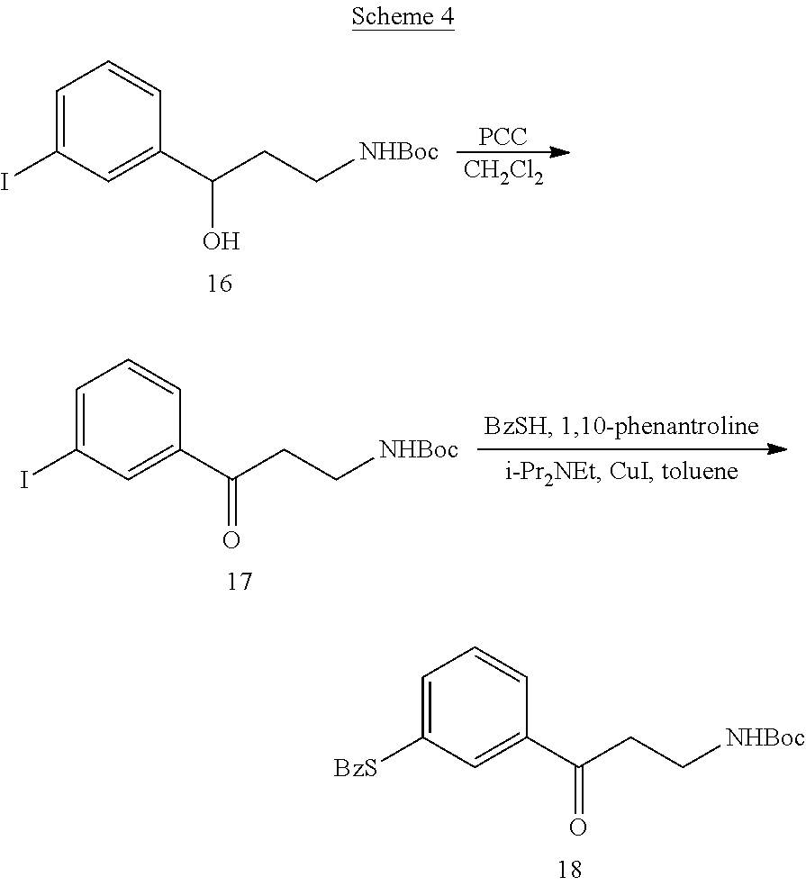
C1=C(I)C=C(C(CC[NHBoc])O)C=C1.[PCC].[CH2Cl2].C1=C(I)C=C(C(CC[NHBoc])=O)C=C1.C1=C([BzS])C=C(C(CC[NHBoc])=O)C=C1
